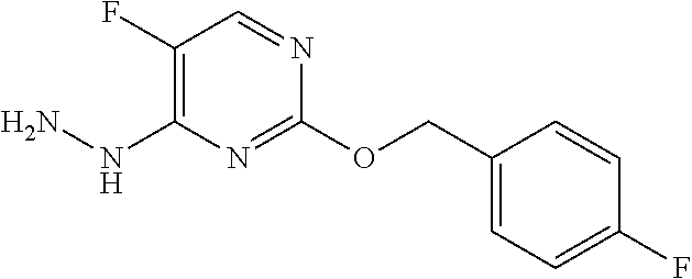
C1(OCC2=CC=C(F)C=C2)=NC(NN)=C(F)C=N1
